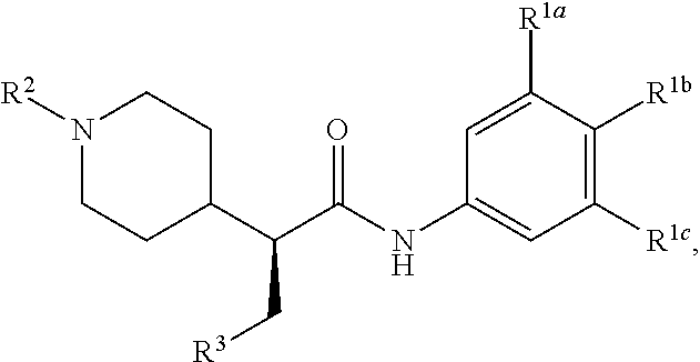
N1([R2])CCC(C(C(NC2=CC([R1c])=C([R1b])C([R1a])=C2)=O)C[R3])CC1
